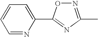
C1=NC(C2=NC(C)=NO2)=CC=C1
